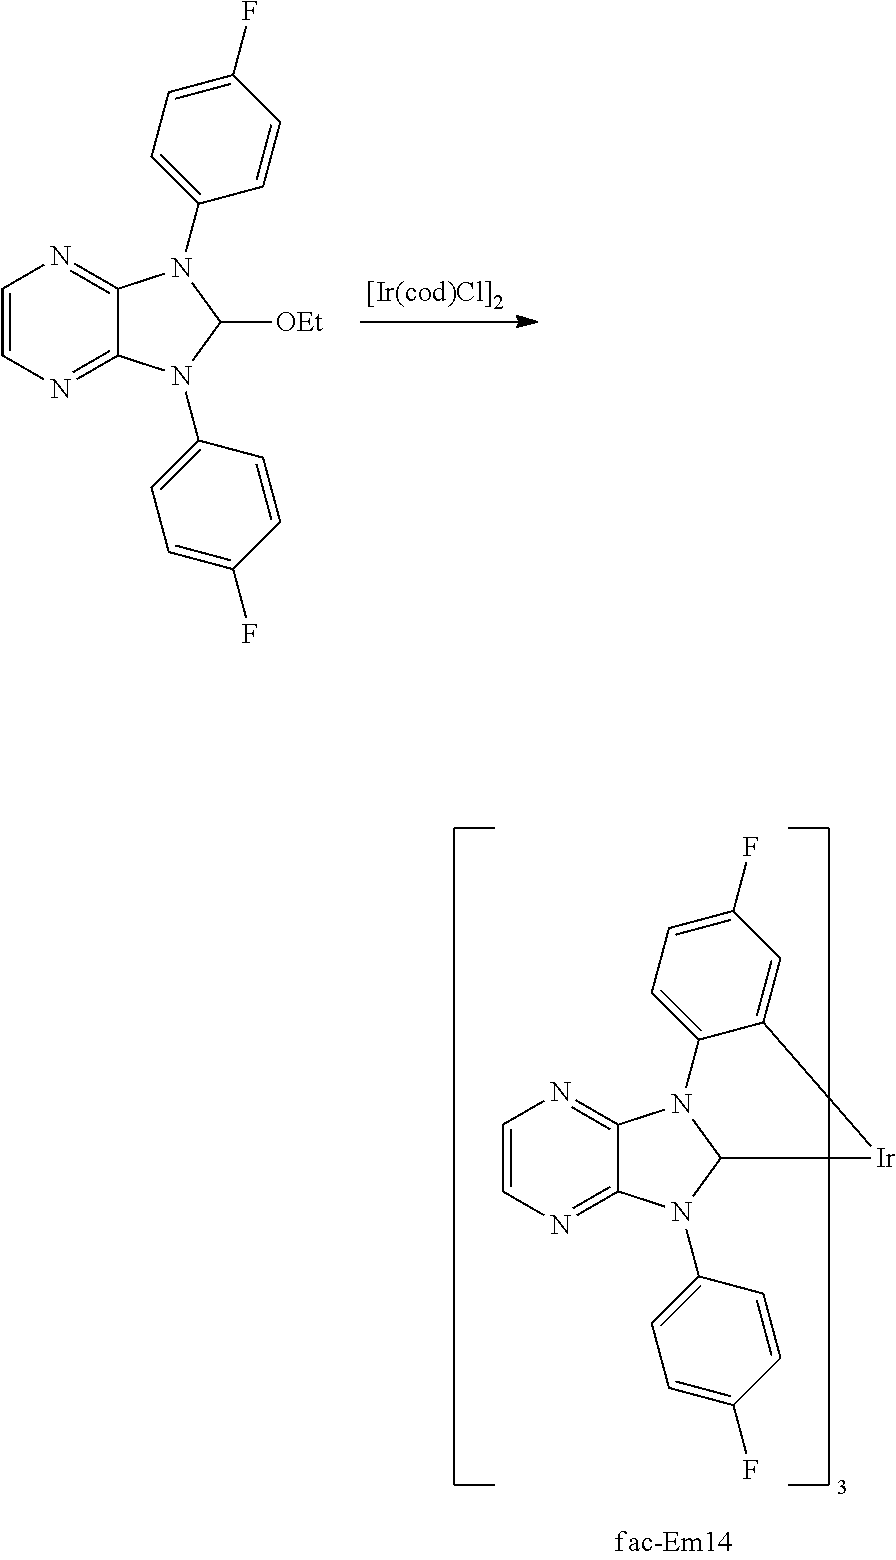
[[Ir(cod)Cl]2].C1=CN=C2C(=N1)N(C1=CC=C(F)C=C1)C([OEt])N2C1=CC=C(F)C=C1.C1=CN=C2C(=N1)N1C(N2C2=CC=C(F)C=C2)[Ir]C2=CC(F)=CC=C12
